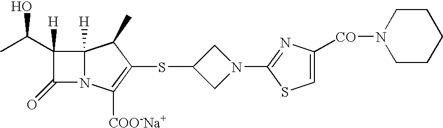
C1N(C2=NC([CO]N3CCCCC3)=CS2)CC1SC1=C([COO-Na+])N2C(=O)C([H])(C(C)O)C2([H])C1C
